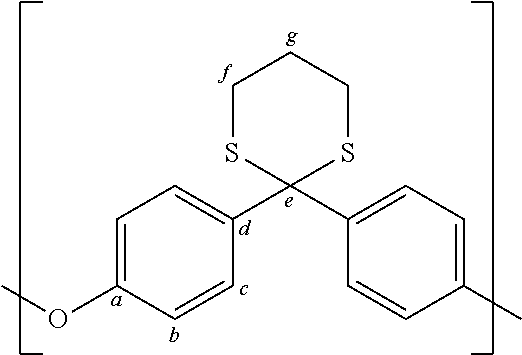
COC1=CC=C(C2(C3=CC=C(C)C=C3)SCCCS2)C=C1
